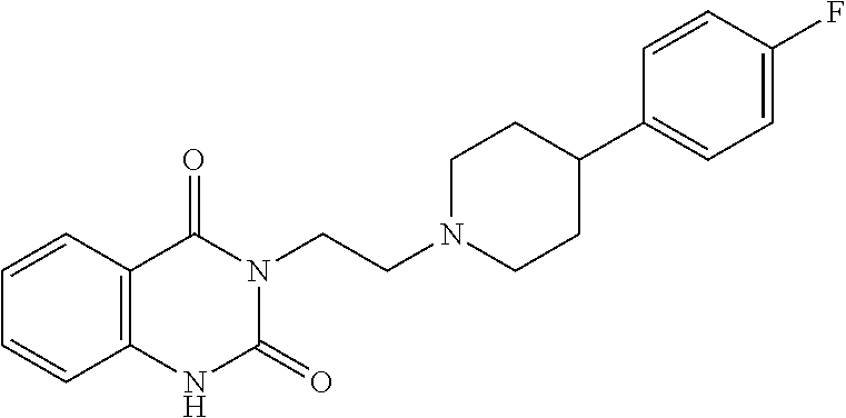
C1=CC2=C(C=C1)C(=O)N(CCN1CCC(C3=CC=C(F)C=C3)CC1)C(=O)N2
